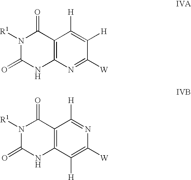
N1([R1])C(=O)NC2=C(C1=O)C([H])=C([H])C([W])=N2.N1([R1])C(=O)NC2=C(C1=O)C([H])=NC([W])=C2[H]
